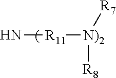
N[R11][N)2]([R7])[R8]
